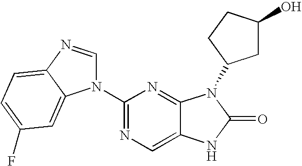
C12=CN=C(N3C=NC4=CC=C(F)C=C34)N=C1N(C1CC(O)CC1)C(=O)N2
